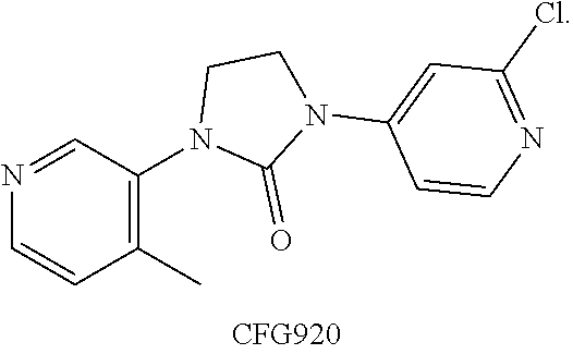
N1=CC(N2C(=O)N(C3=CC(Cl)=NC=C3)CC2)=C(C)C=C1
